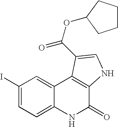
C1(I)=CC=C2C(=C1)C1=C(C(=O)N2)NC=C1C(OC1CCCC1)=O
